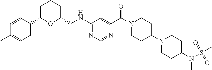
C1=CC(C2OC(CNC3=NC=NC(C(N4CCC(N5CCC(N(S(C)(=O)=O)C)CC5)CC4)=O)=C3C)CCC2)=CC=C1C
